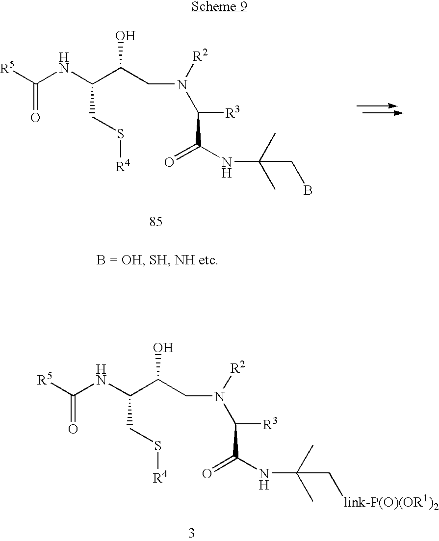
[R5]C(NC(C(CN([R2])C([R3])C(=O)NC(C)(C)CB)O)CS[R4])=O.[R5]C(NC(C(CN([R2])C([R3])C(=O)NC(C)(C)C[link-P(O)(OR1)2])O)CS[R4])=O
